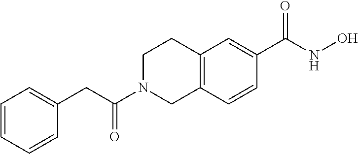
C(C(N1CC2=C(CC1)C=C(C(NO)=O)C=C2)=O)C1=CC=CC=C1
